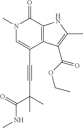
C(C1=CN(C)C(=O)C2=C1C(C(OCC)=O)=C(C)N2)#CC(C(=O)NC)(C)C
